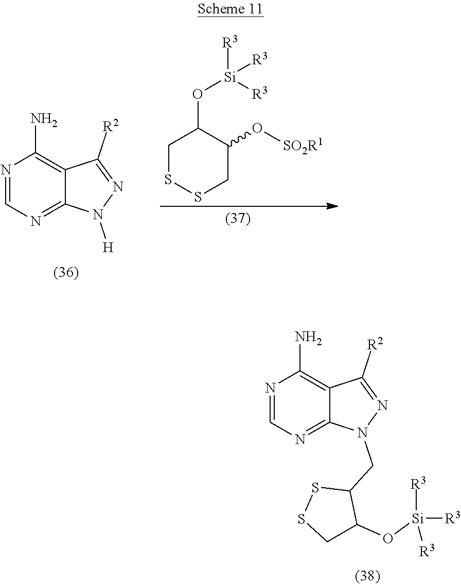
N1=CN=C2C(=C1N)C([R2])=NN2CC1SSCC1O[Si]([R3])([R3])[R3].N1=CN=C2C(=C1N)C([R2])=NN2[H].C1SSCC(O[SO2R1])C1O[Si]([R3])([R3])[R3]
